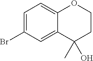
C1=C(Br)C=C2C(=C1)OCCC2(C)O
